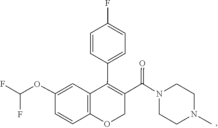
C1CN(C(C2=C(C3=CC=C(F)C=C3)C3=C(C=CC(OC(F)F)=C3)OC2)=O)CCN1C
